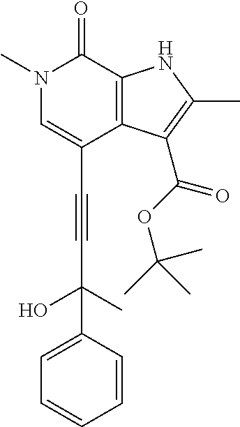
C(C1=CN(C)C(=O)C2=C1C(C(OC(C)(C)C)=O)=C(C)N2)#CC(O)(C)C1=CC=CC=C1
